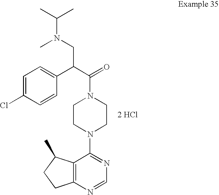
[2 HCl].C12=C(N=CN=C1N1CCN(C(=O)C(C3=CC=C(Cl)C=C3)CN(C)C(C)C)CC1)CCC2C
